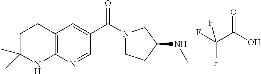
C12=C(N=CC(C(N3CCC(NC)C3)=O)=C1)NC(C)(C)CC2.FC(C(O)=O)(F)F
